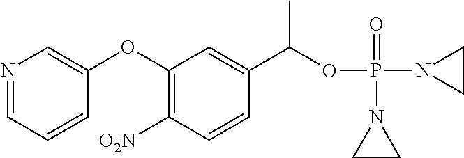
N1=CC=CC(OC2=C([O2N])C=CC(C(OP(N3CC3)(=O)N3CC3)C)=C2)=C1
